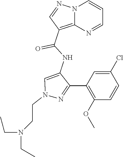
N12C(=C(C(NC3=CN(CCN(CC)CC)N=C3C3=C(OC)C=CC(Cl)=C3)=O)C=N1)N=CC=C2
